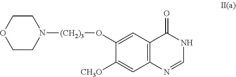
C1COCCN1[(CH2)3]OC1=CC2=C(C=C1[CH3O])N=CNC2=O
